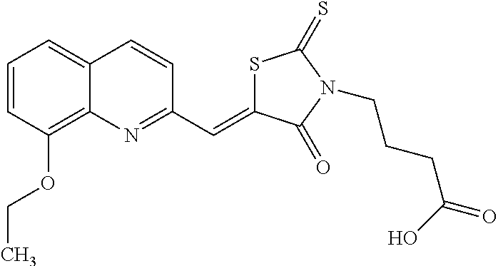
S1C(=CC2=NC3=C(OCC)C=CC=C3C=C2)C(=O)N(CCCC(=O)O)C1=S
